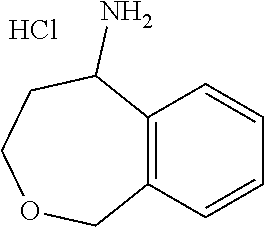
C12=C(C=CC=C1)COCCC2N.Cl
